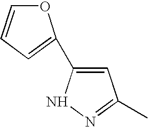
C1=C(C2=CC=CO2)NN=C1C
